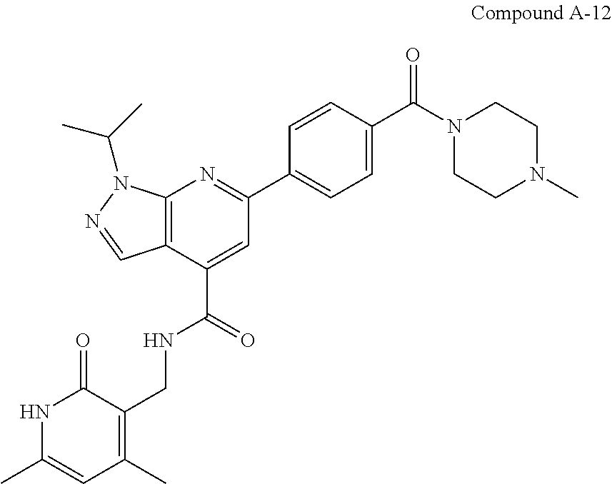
N1C(C)=CC(C)=C(CNC(C2=CC(C3=CC=C(C(N4CCN(C)CC4)=O)C=C3)=NC3=C2C=NN3C(C)C)=O)C1=O
